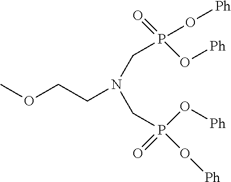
COCCN(CP(O[Ph])(=O)O[Ph])CP(O[Ph])(=O)O[Ph]
